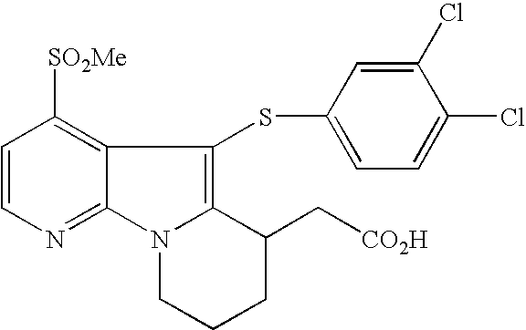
C1=CN=C2C(=C1[SO2Me])C(SC1=CC=C(Cl)C(Cl)=C1)=C1N2CCCC1C[CO2H]
